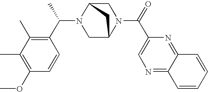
N1=C2C(=NC(C(N3CC4N(C(C5=C(C)C(C)=C(OC)C=C5)C)CC3C4)=O)=C1)C=CC=C2
